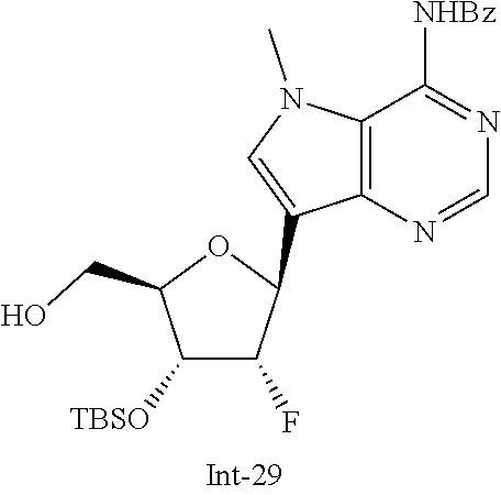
C12=C(N=CN=C1[NHBz])C(C1C(F)C([TBSO])C(CO)O1)=CN2C
